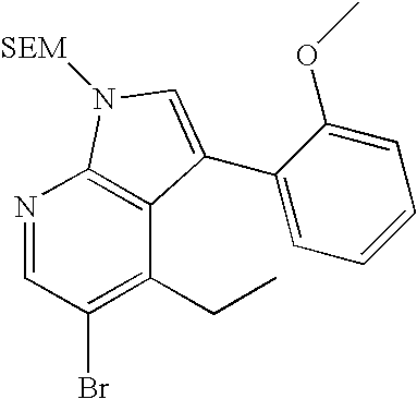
N1=CC(Br)=C(CC)C2=C1N([SEM])C=C2C1=CC=CC=C1OC
